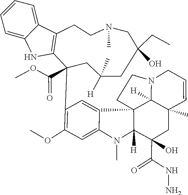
N1(C)C2([H])C3(C4=CC(C5(C(=O)OC)C6=C(C7=CC=CC=C7N6)CCN(C)CC(CC)(O)CC([H])(C)C5)=C(OC)C=C14)C1([H])C(C)(C=CCN1CC3)CC2(O)C(NN)=O
